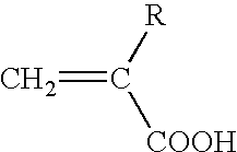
[R]C([COOH])=C
